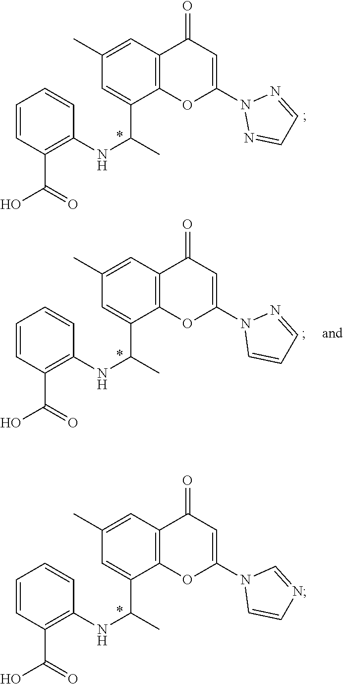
C1(C)=CC2=C(OC(N3C=CN=C3)=CC2=O)C(C(NC2=C(C(O)=O)C=CC=C2)C)=C1.C1(C)=CC2=C(OC(N3N=CC=N3)=CC2=O)C(C(NC2=C(C(O)=O)C=CC=C2)C)=C1.C1(C)=CC2=C(OC(N3C=CC=N3)=CC2=O)C(C(NC2=C(C(O)=O)C=CC=C2)C)=C1
